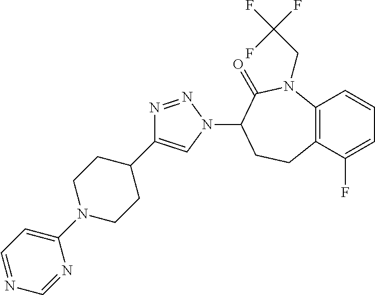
C12=C(C(F)=CC=C1)CCC(N1C=C(C3CCN(C4=CC=NC=N4)CC3)N=N1)C(=O)N2CC(F)(F)F
